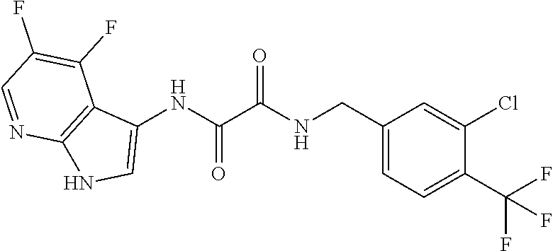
N(C(=O)C(=O)NCC1=CC=C(C(F)(F)F)C(Cl)=C1)C1=CNC2=C1C(F)=C(F)C=N2
